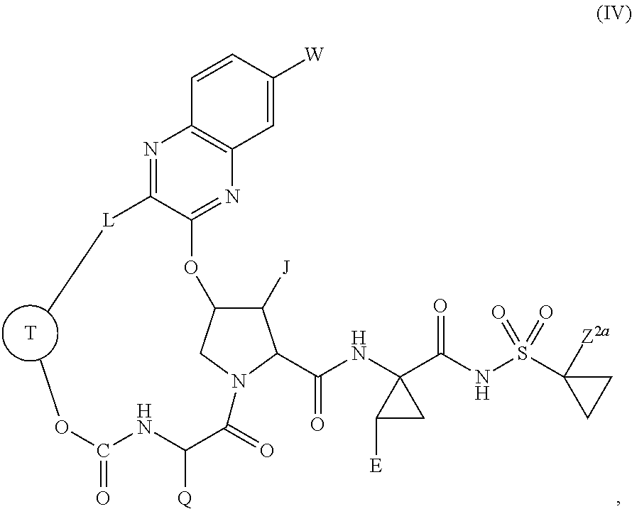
[T].C1([J])C(OC2=NC3=C(N=C2[L]C)C=CC([W])=C3)CN(C(C([Q])NC(=O)OC)=O)C1C(NC1(C(NS(C2([Z2a])CC2)(=O)=O)=O)C([E])C1)=O
